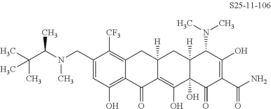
C1(CN(C)C(C(C)(C)C)C)=CC(O)=C2C(=C1[CF3])CC1([H])C(=C(O)C3(O)C([H])(C1)C(N(C)C)C(O)=C(C(N)=O)C3=O)C2=O
